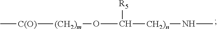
C[C(O)][(CH2)m]OC([R5])[CH2)n]NC
